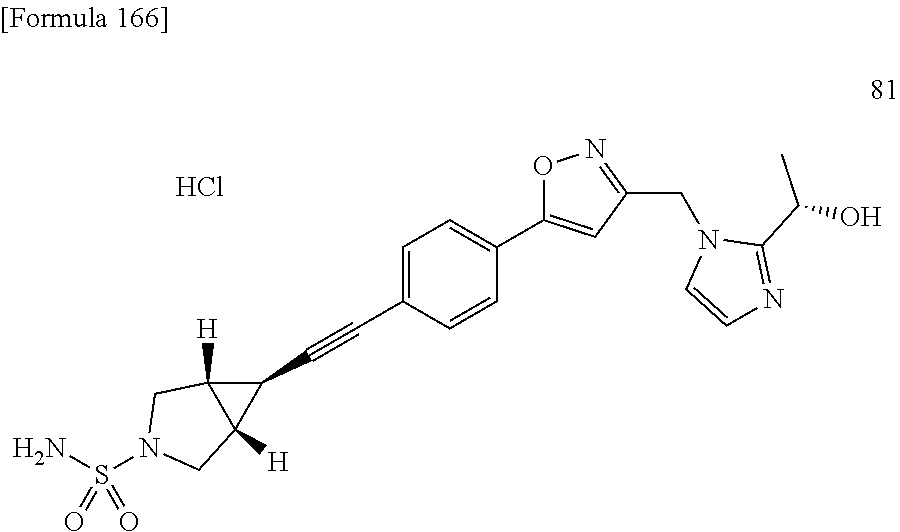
N1(CC2=NOC(C3=CC=C(C#CC4C5([H])C4([H])CN(S(N)(=O)=O)C5)C=C3)=C2)C=CN=C1C(O)C.Cl
